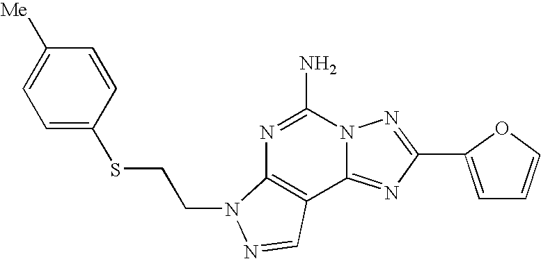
N1=C(N)N2C(=NC(C3=CC=CO3)=N2)C2=C1N(CCSC1=CC=C([Me])C=C1)N=C2
